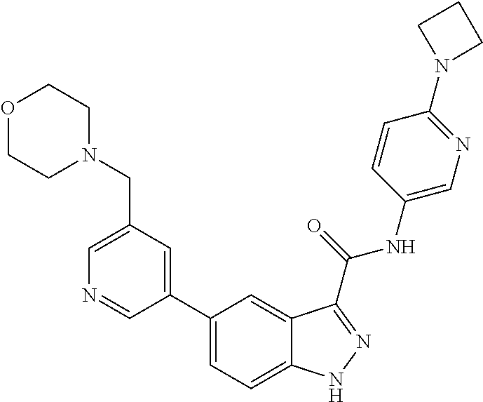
C1(CN2CCOCC2)=CN=CC(C2=CC=C3C(=C2)C(C(NC2=CN=C(N4CCC4)C=C2)=O)=NN3)=C1
